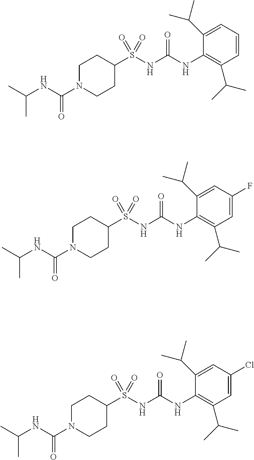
C1(S(NC(NC2=C(C(C)C)C=CC=C2C(C)C)=O)(=O)=O)CCN(C(NC(C)C)=O)CC1.C1(S(NC(NC2=C(C(C)C)C=C(F)C=C2C(C)C)=O)(=O)=O)CCN(C(NC(C)C)=O)CC1.C1(S(NC(NC2=C(C(C)C)C=C(Cl)C=C2C(C)C)=O)(=O)=O)CCN(C(NC(C)C)=O)CC1
